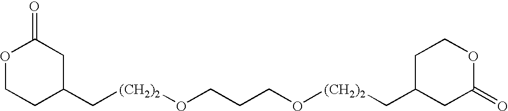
C([(CH2)2]OCCCO[(CH2)2]CC1CC(=O)OCC1)C1CC(=O)OCC1
